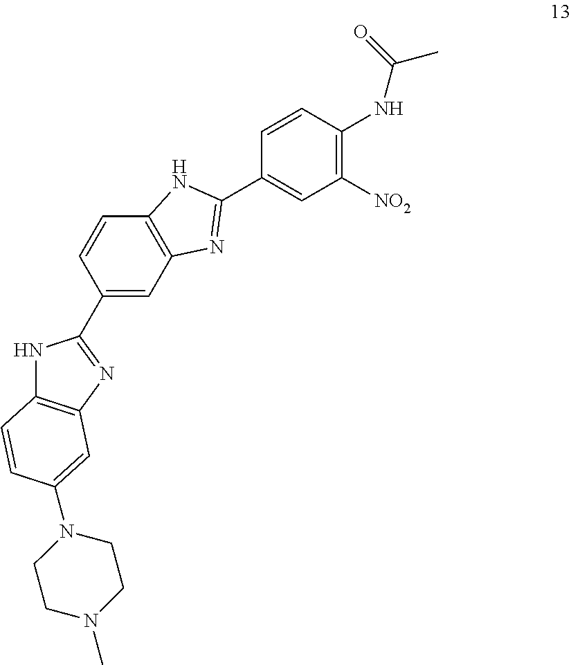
C12=C(N=C(C3=CC4=C(C=C3)NC(C3=CC([NO2])=C(NC(C)=O)C=C3)=N4)N1)C=C(N1CCN(C)CC1)C=C2
